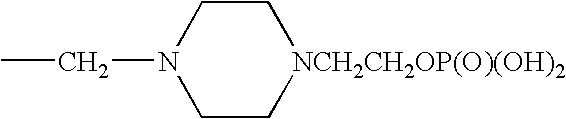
N1(CC)CC[NCH2CH2OP(O)(OH)2]CC1
